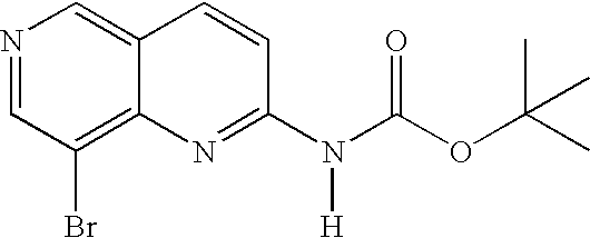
N1=CC(Br)=C2C(=C1)C=CC(N(C(OC(C)(C)C)=O)[H])=N2
